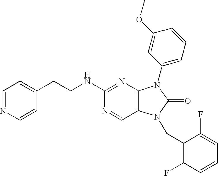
N1=CC2=C(N=C1NCCC1=CC=NC=C1)N(C1=CC=CC(OC)=C1)C(=O)N2CC1=C(F)C=CC=C1F
